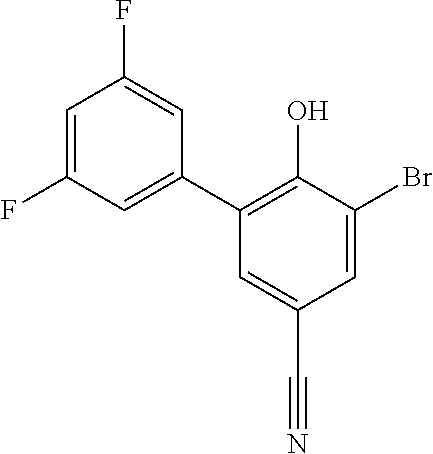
C1(F)=CC(F)=CC(C2=C(O)C(Br)=CC(C#N)=C2)=C1
